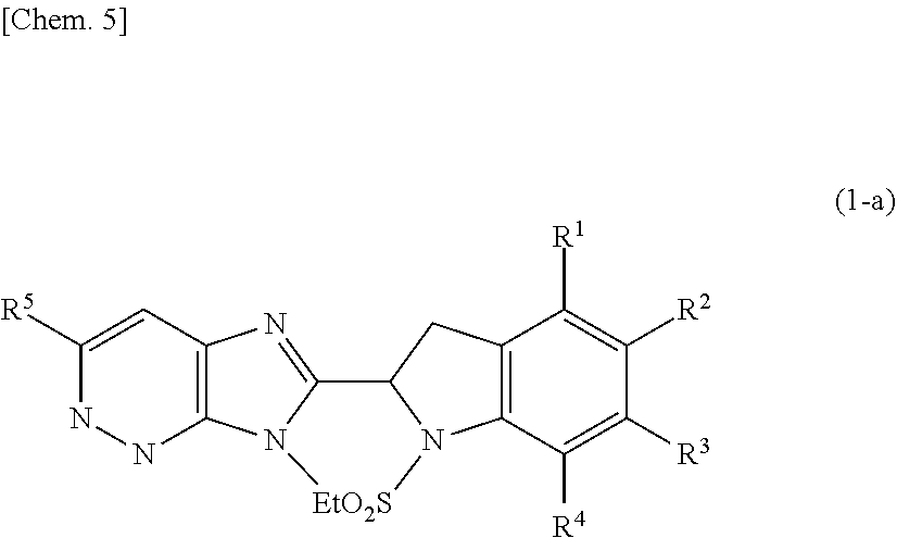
C12=C(C=C([R5])NN1)N=C1N2[EtO2S]N2C1CC1=C2C([R4])=C([R3])C([R2])=C1[R1]
